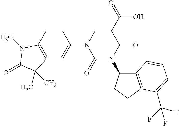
C1(=O)N(C2C3=C(CC2)C(C(F)(F)F)=CC=C3)C(=O)C(C(O)=O)=CN1C1=CC2=C(C=C1)N(C)C(=O)C2(C)C
